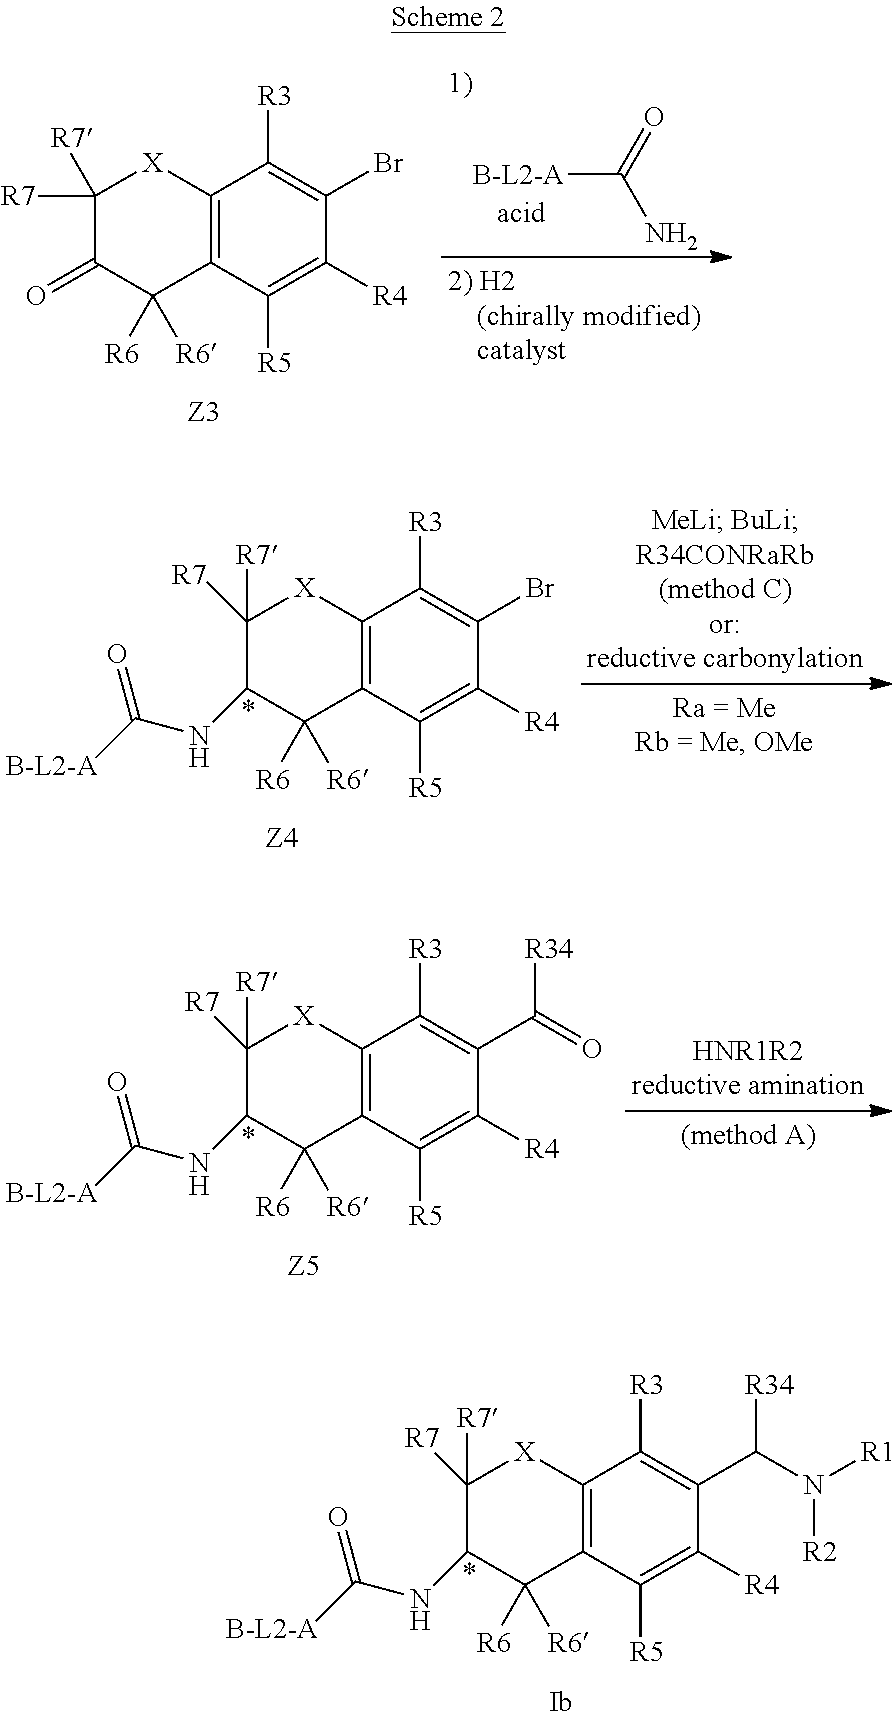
C12=C(C([R5])=C([R4])C(Br)=C1[R3])C([R6])([R6])C(=O)C([R7])([R7])[X]2.[B-L2-A]C(=O)N.C12=C(C([R5])=C([R4])C(Br)=C1[R3])C([R6])([R6])C(NC([B-L2-A])=O)C([R7])([R7])[X]2.C12=C(C([R5])=C([R4])C(C(=O)[R34])=C1[R3])C([R6])([R6])C(NC([B-L2-A])=O)C([R7])([R7])[X]2.C12=C(C([R5])=C([R4])C(C(N([R1])[R2])[R34])=C1[R3])C([R6])([R6])C(NC([B-L2-A])=O)C([R7])([R7])[X]2
